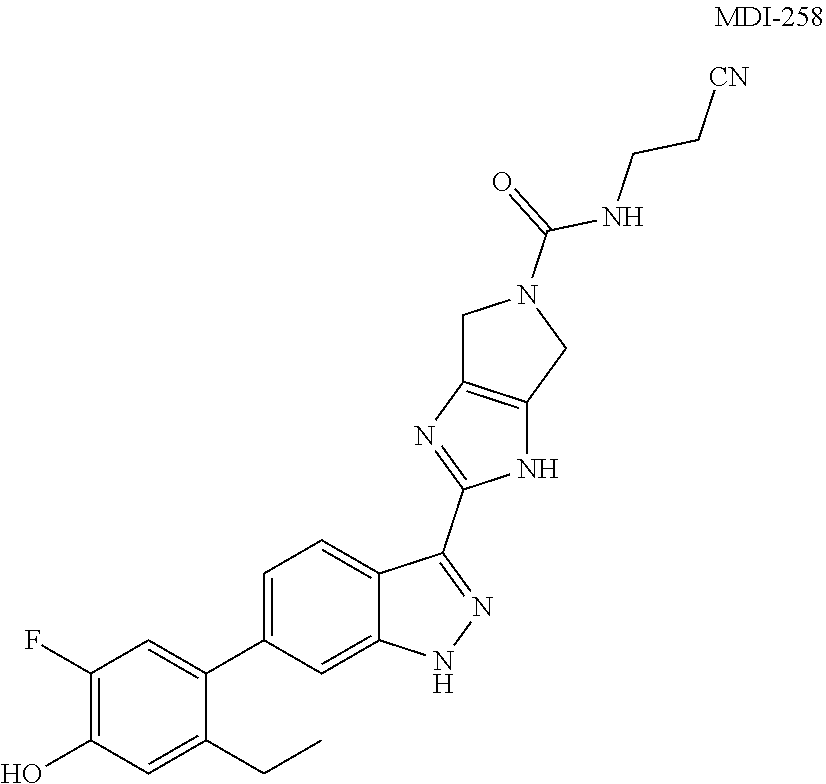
C1(F)=C(O)C=C(CC)C(C2=CC=C3C(=C2)NN=C3C2=NC3=C(N2)CN(C(=O)NCC[CN])C3)=C1
